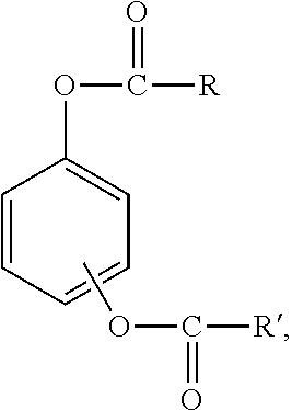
C1=CC=CC=C1OC([R])=O.COC([R])=O
